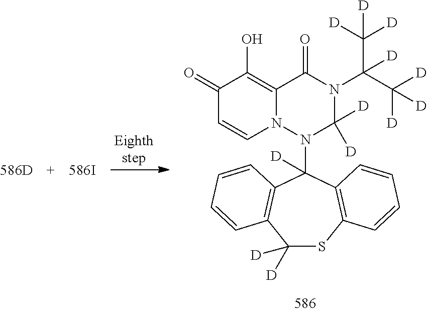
C1([D])([D])SC2=C(C(N3C([D])([D])N(C(C([D])([D])[D])(C([D])([D])[D])[D])C(=O)C4=C(O)C(=O)C=CN34)([D])C3=C1C=CC=C3)C=CC=C2
